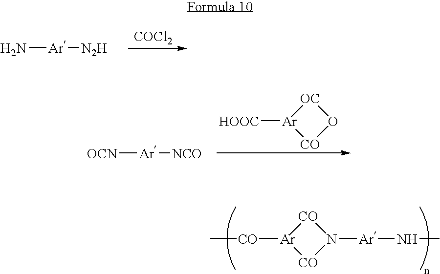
[Ar]1([CO]C)[CO]N([Ar]NC)[CO]1.[COCl2].[Ar]([N2H])N.[Ar]([NCO])[OCN].[Ar]1([HOOC])[CO]O[OC]1
